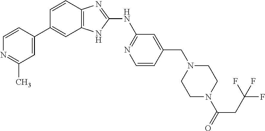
N1=C(C)C=C(C2=CC3=C(C=C2)N=C(NC2=NC=CC(CN4CCN(C(=O)CC(F)(F)F)CC4)=C2)N3)C=C1
